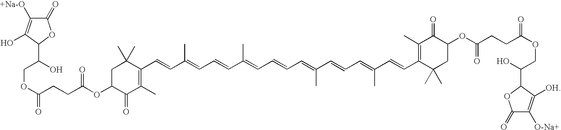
C1(C=CC(=CC=CC(=CC=CC=C(C=CC=C(C=CC2=C(C)C(=O)C(OC(CCC(OCC(C3C([OH])=C([O-Na+])C(=O)O3)O)=O)=O)CC2(C)C)C)C)C)C)=C(C)C(=O)C(OC(CCC(OCC(C2C(O)=C([+Na-O])C(=O)O2)O)=O)=O)CC1(C)C
